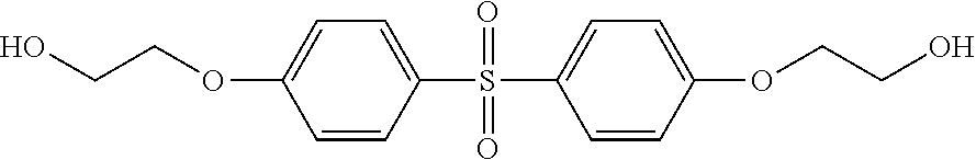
C1=CC(S(=O)(=O)C2=CC=C(OCCO)C=C2)=CC=C1OCCO
